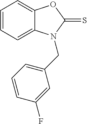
C1=CC=C2C(=C1)OC(=S)N2CC1=CC=CC(F)=C1
